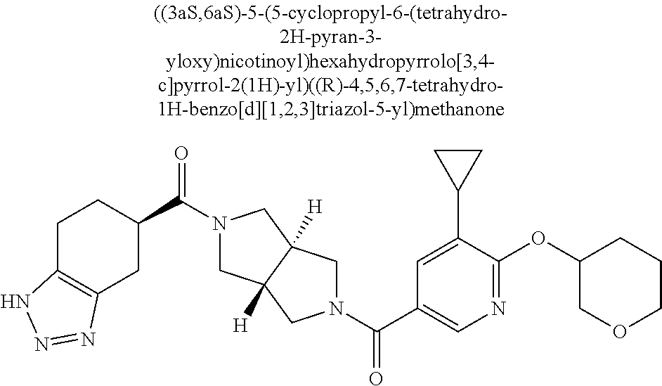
N1(C(C2CCC3=C(C2)N=NN3)=O)CC2([H])C([H])(C1)CN(C(C1=CN=C(OC3COCCC3)C(C3CC3)=C1)=O)C2
